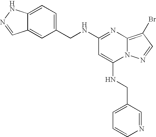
N(C1=NC2=C(Br)C=NN2C(NCC2=CC=CN=C2)=C1)CC1=CC=C2C(=C1)C=NN2
